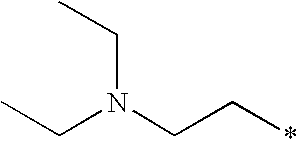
C(N(CC)CC*)C
